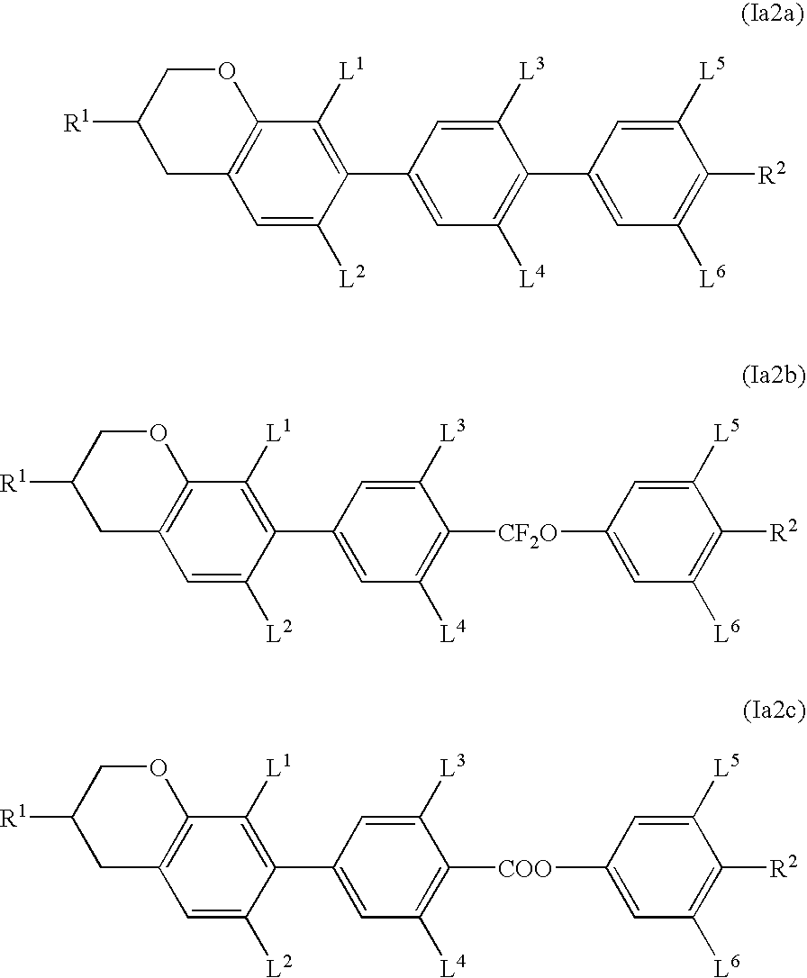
C1(C2=C([L4])C=C(C3=C([L1])C4=C(C=C3[L2])CC([R1])CO4)C=C2[L3])=CC([L6])=C([R2])C([L5])=C1.C1=C([CF2O]C2=C([L4])C=C(C3=C([L1])C4=C(C=C3[L2])CC([R1])CO4)C=C2[L3])C=C([L5])C([R2])=C1[L6].C1=C([COO]C2=C([L4])C=C(C3=C([L1])C4=C(C=C3[L2])CC([R1])CO4)C=C2[L3])C=C([L5])C([R2])=C1[L6]
